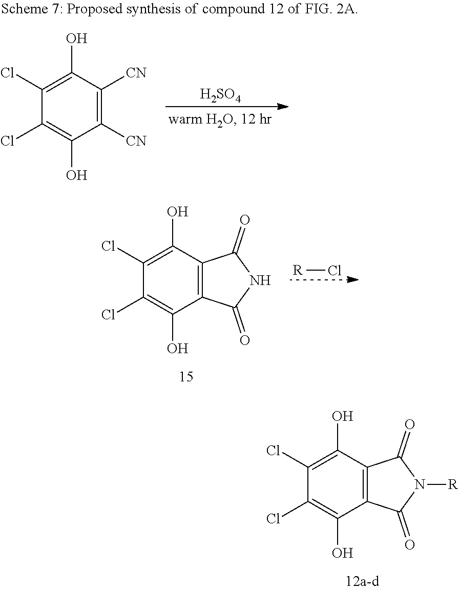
C1(Cl)=C(O)C2=C(C(O)=C1Cl)C(=O)N([R])C2=O.C1(Cl)=C(O)C2=C(C(O)=C1Cl)C(=O)NC2=O.[R]Cl.[H2SO4].C1(Cl)=C(O)C([CN])=C([CN])C(O)=C1Cl
